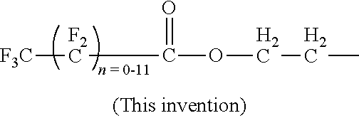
O(CCC)C(=O)[F2C][F3C]
